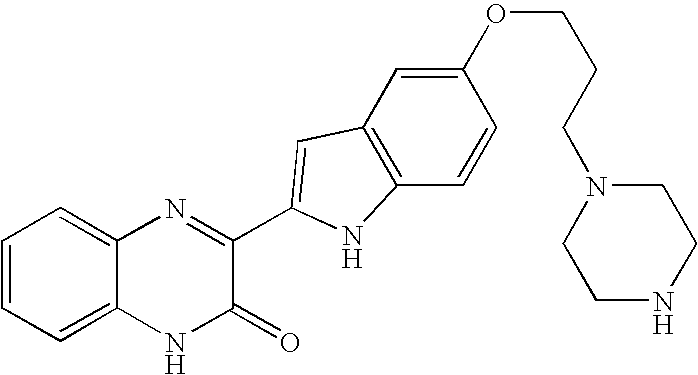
C1=C2C(=CC=C1)N=C(C1=CC3=C(C=CC(OCCCN4CCNCC4)=C3)N1)C(=O)N2
